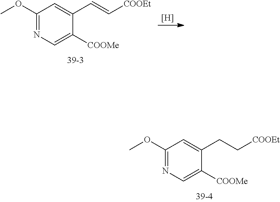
C1(OC)=NC=C([COOMe])C(CC[COOEt])=C1.C1(OC)=NC=C([COOMe])C(C=C[COOEt])=C1.[H]
